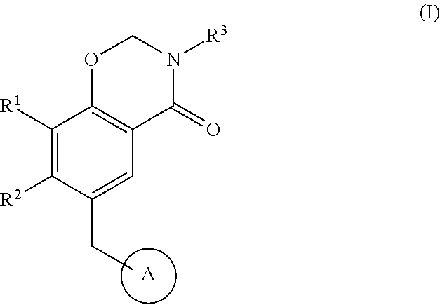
[A].C1([R1])=C([R2])C(CC)=CC2=C1OCN([R3])C2=O
